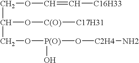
C(C(CO[P(O)](O[C2H4]N)O)O[C(O)][C17H31])OC=C[C16H33]
